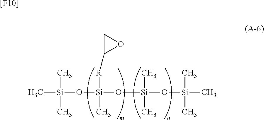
C[Si](C)(C)O[Si]([R]C1OC1)(C)O[Si](O[Si](C)(C)C)(C)C.[[F10]]
